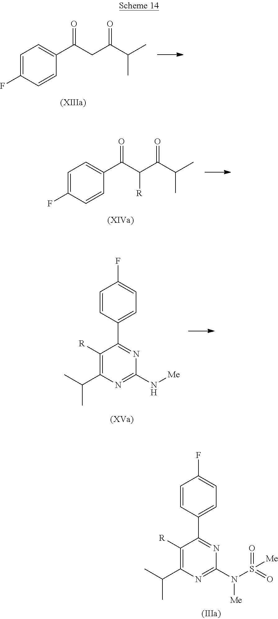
C1=CC(C2=NC(N(S(=O)(=O)[Me])[Me])=NC(C(C)C)=C2[R])=CC=C1F.C1=C(F)C=CC(C(CC(C(C)C)=O)=O)=C1.C1=C(F)C=CC(C(C(C(C(C)C)=O)[R])=O)=C1.C1=CC(C2=NC(N[Me])=NC(C(C)C)=C2[R])=CC=C1F
